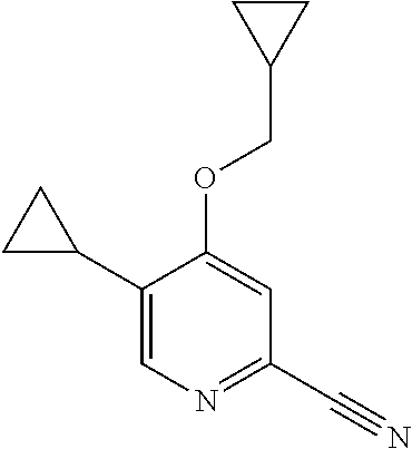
C1(C2CC2)=CN=C(C#N)C=C1OCC1CC1
